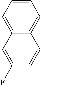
C1=CC=C2C(=C1C)C=CC(F)=C2
